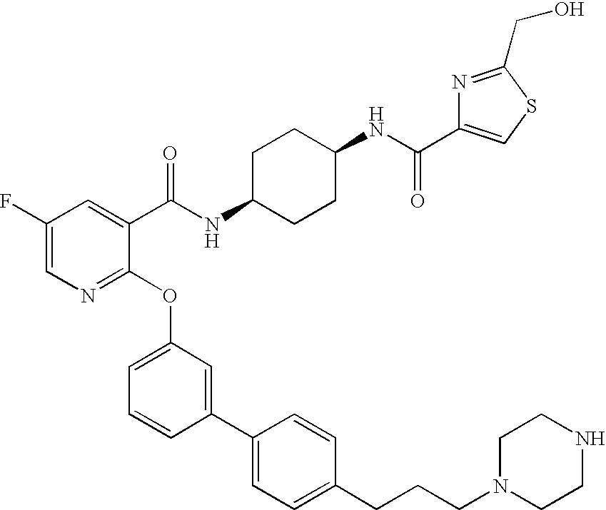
C1(F)=CN=C(OC2=CC=CC(C3=CC=C(CCCN4CCNCC4)C=C3)=C2)C(C(NC2CCC(NC(=O)C3=CSC(CO)=N3)CC2)=O)=C1
